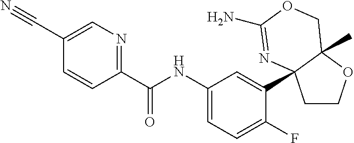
C1(C(NC2=CC=C(F)C(C34CCOC3(C)COC(N)=N4)=C2)=O)=NC=C(C#N)C=C1
